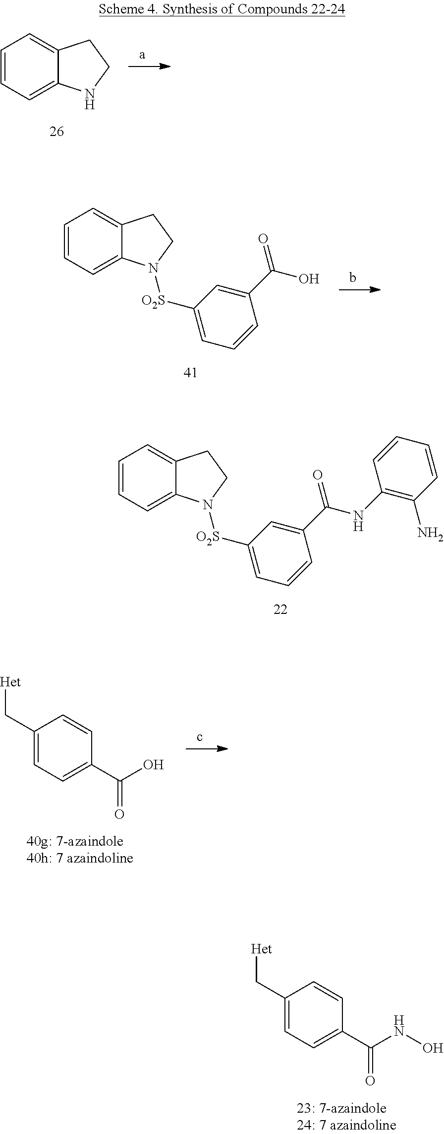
C1=CC=C2C(=C1)CCN2[O2S]C1=CC=CC(C(NC2=C(N)C=CC=C2)=O)=C1.C1=CC=C2C(=C1)CCN2.C1=CC=C2C(=C1)CCN2[O2S]C1=CC=CC(C(O)=O)=C1.C1(C[Het])=CC=C(C(=O)NO)C=C1.C1(C[Het])=CC=C(C(=O)O)C=C1
